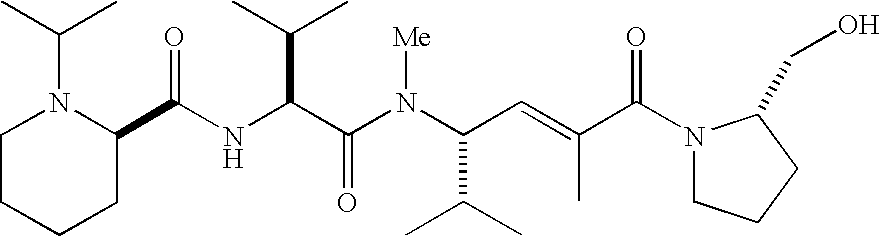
N(C(C(N(C(C(C)C)C=C(C)C(N1CCCC1CO)=O)[Me])=O)C(C)C)C(C1N(C(C)C)CCCC1)=O
